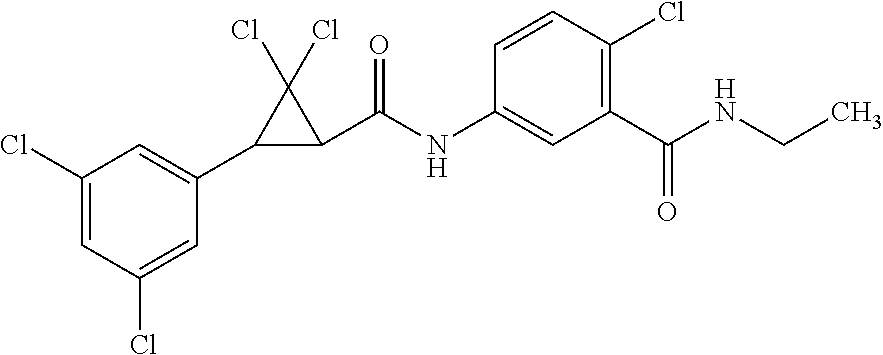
C1(Cl)=CC(Cl)=CC(C2C(C(NC3=CC(C(NCC)=O)=C(Cl)C=C3)=O)C2(Cl)Cl)=C1
